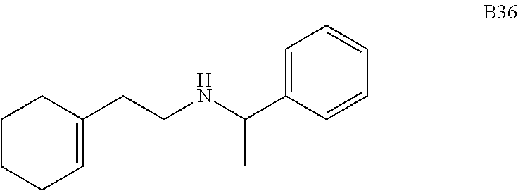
C1CCC=C(CCNC(C2=CC=CC=C2)C)C1
